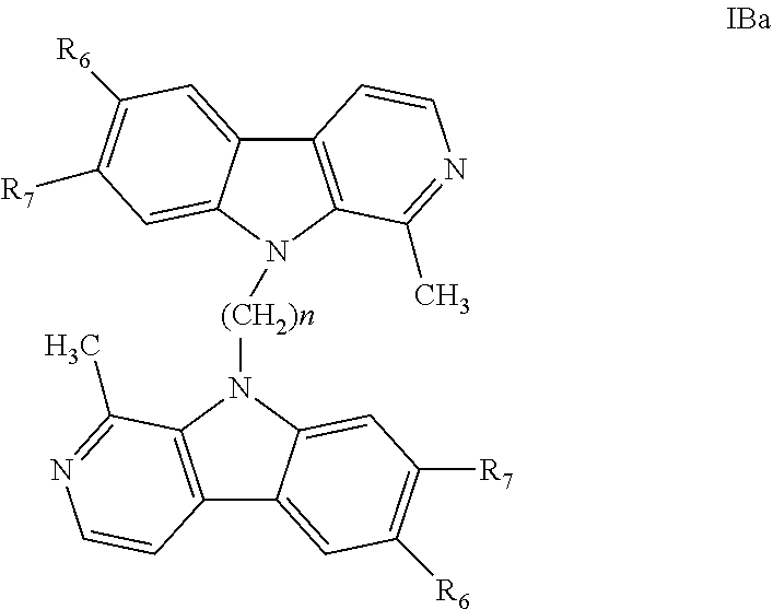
C12=C(N([(CH2)n]N3C4=C(C5=CC([R6])=C([R7])C=C35)C=CN=C4C)C3=CC([R7])=C([R6])C=C13)C(C)=NC=C2
